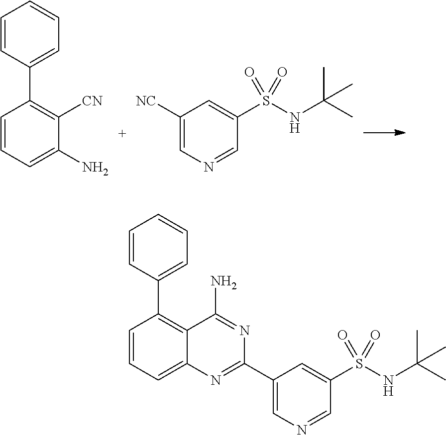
C1(C2=NC3=CC=CC(C4=CC=CC=C4)=C3C(N)=N2)=CN=CC(S(NC(C)(C)C)(=O)=O)=C1.C1([NC])=CN=CC(S(NC(C)(C)C)(=O)=O)=C1.C1=CC=C(N)C([CN])=C1C1=CC=CC=C1
